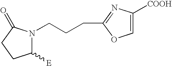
C1([E])N(CCCC2=NC([COOH])=CO2)C(=O)CC1
